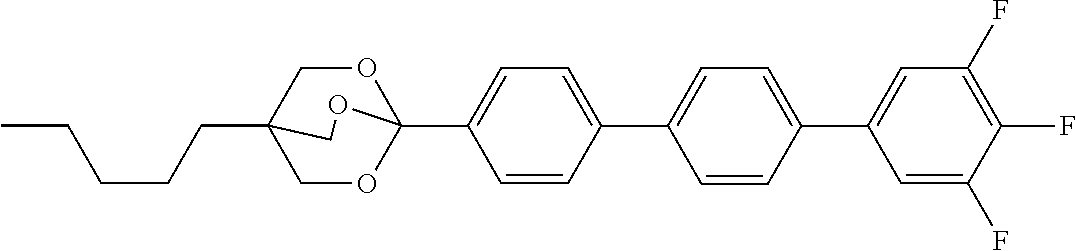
C1=C(C2=CC=C(C3=CC(F)=C(F)C(F)=C3)C=C2)C=CC(C23OCC(CCCCC)(CO2)CO3)=C1
